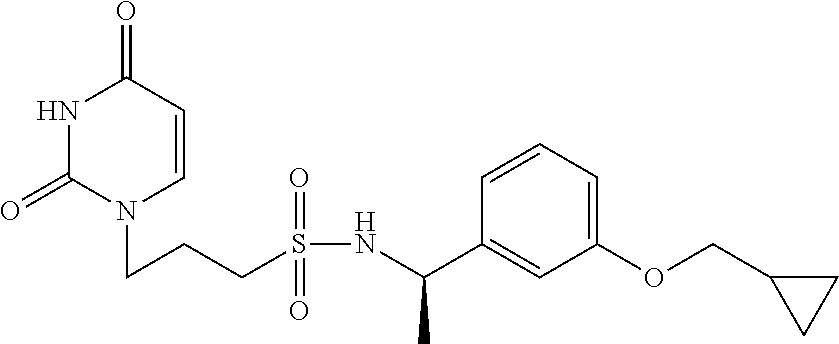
N1C(=O)N(CCCS(NC(C2=CC(OCC3CC3)=CC=C2)C)(=O)=O)C=CC1=O
